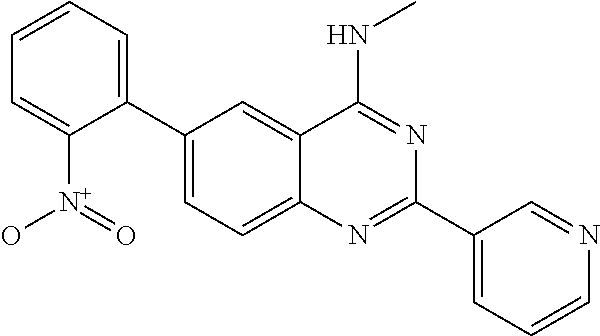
C1(C2=CC=CC=C2[N+](=O)O)=CC=C2C(=C1)C(NC)=NC(C1=CC=CN=C1)=N2
